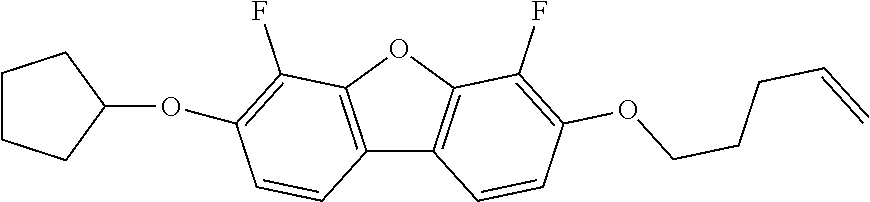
C12=C(OC3=C1C=CC(OCCCC=C)=C3F)C(F)=C(OC1CCCC1)C=C2
